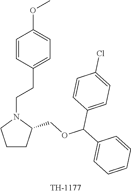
C1=CC(CCN2CCCC2COC(C2=CC=C(Cl)C=C2)C2=CC=CC=C2)=CC=C1OC
